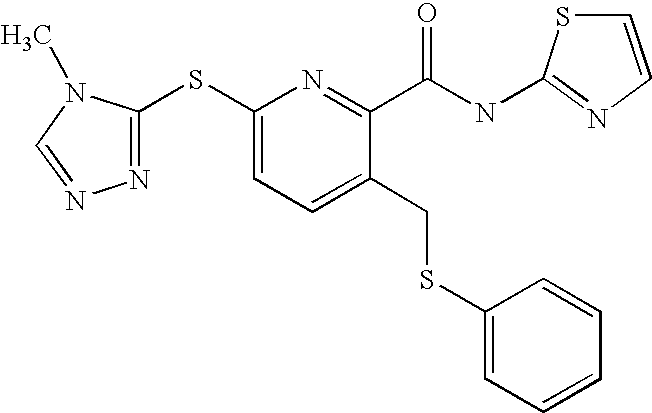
C1(SC2=NN=CN2C)=CC=C(CSC2=CC=CC=C2)C(C(=O)NC2=NC=CS2)=N1
